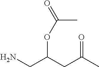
NCC(CC(C)=O)OC(=O)C
